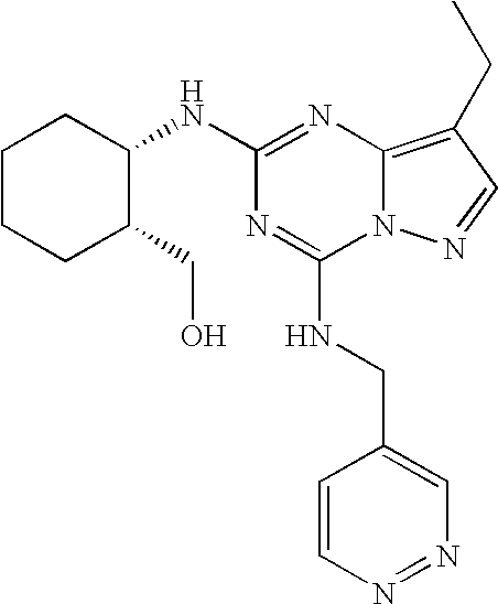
N1=C(NCC2=CN=NC=C2)N2C(=C(CC)C=N2)N=C1NC1CCCCC1CO
